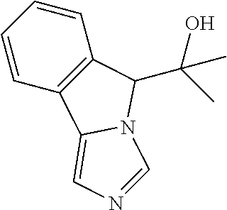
C1=CC=CC2=C1C(C(C)(O)C)N1C2=CN=C1
